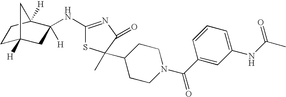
C1C2([H])CC([H])(NC3=NC(=O)C(C)(C4CCN(C(C5=CC(NC(C)=O)=CC=C5)=O)CC4)S3)C([H])(C1)C2
